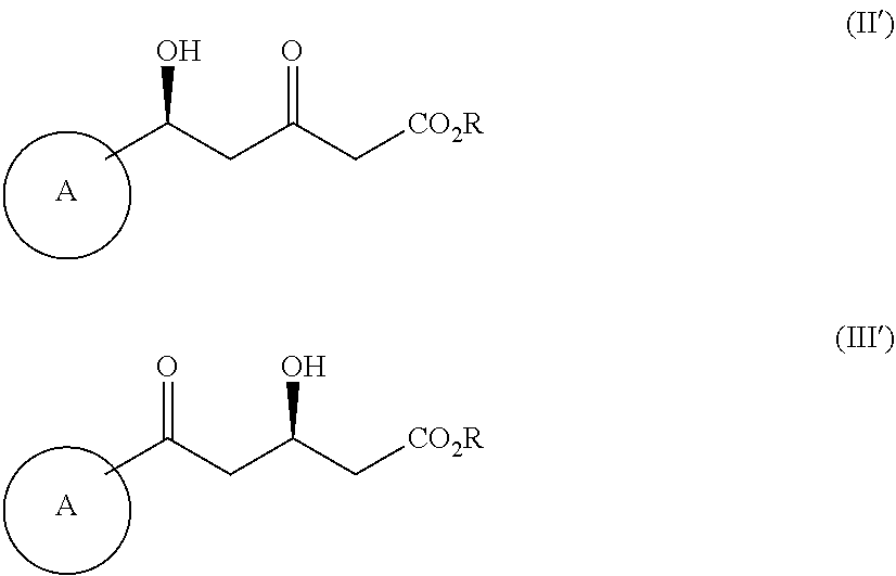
[A].CC(CC(C[CO2R])=O)O.[A].CC(CC(C[CO2R])O)=O
